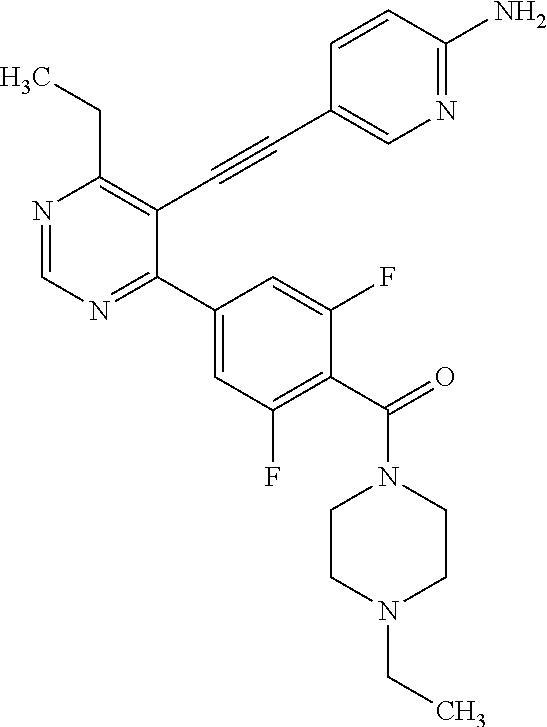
N1=CN=C(C2=CC(F)=C(C(=O)N3CCN(CC)CC3)C(F)=C2)C(C#CC2=CN=C(N)C=C2)=C1CC
